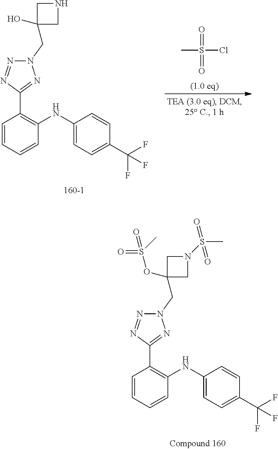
C1=CC=CC(NC2=CC=C(C(F)(F)F)C=C2)=C1C1=NN(CC2(OS(C)(=O)=O)CN(S(C)(=O)=O)C2)N=N1.S(=O)(=O)(Cl)C.C1=CC=CC(NC2=CC=C(C(F)(F)F)C=C2)=C1C1=NN(CC2(O)CNC2)N=N1
